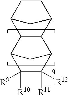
C12C3C(C(CC1)C2)C1C([R11])([R12])C([R10])([R9])C3C1
